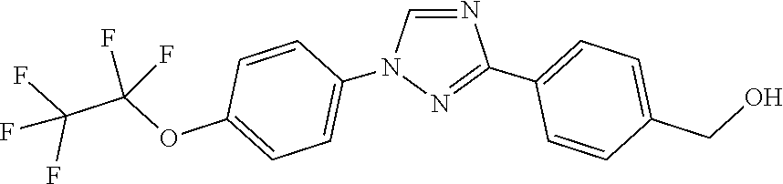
N1=CN(C2=CC=C(OC(C(F)(F)F)(F)F)C=C2)N=C1C1=CC=C(CO)C=C1
